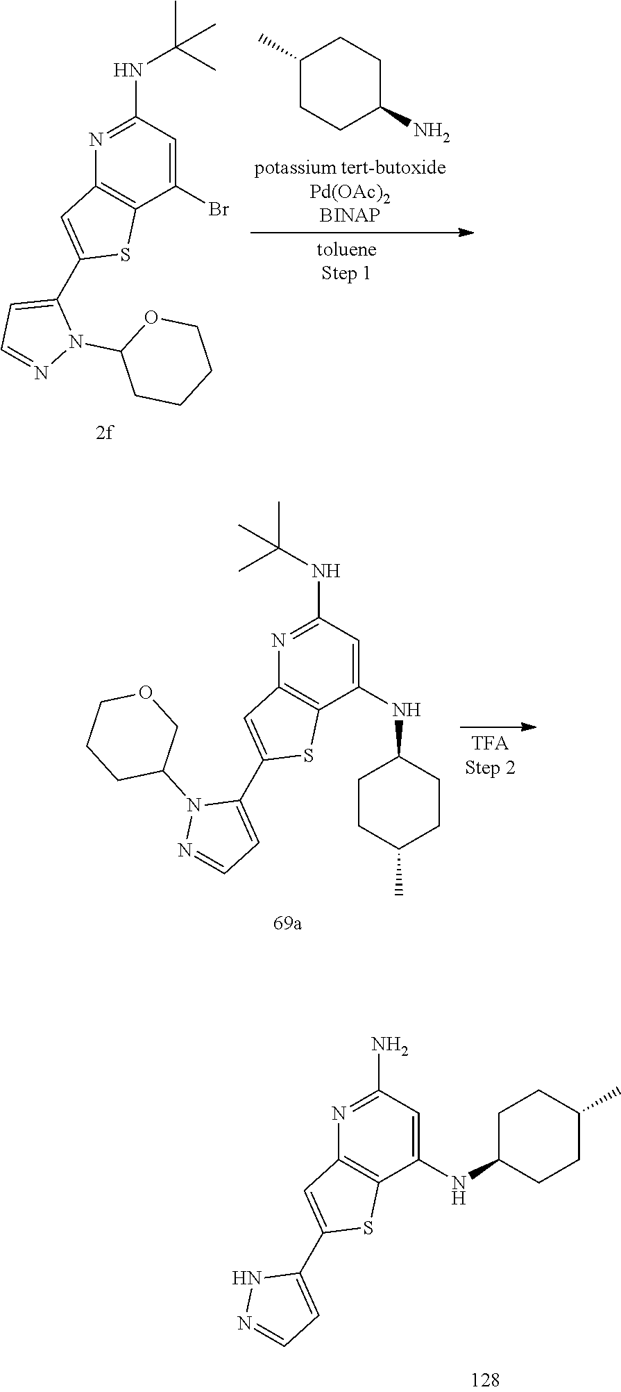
N1=C(N)C=C(NC2CCC(C)CC2)C2=C1C=C(C1=CC=NN1)S2.N1=C(NC(C)(C)C)C=C(Br)C2=C1C=C(C1=CC=NN1C1CCCCO1)S2.C1(C)CCC(N)CC1.N1=C(NC(C)(C)C)C=C(NC2CCC(C)CC2)C2=C1C=C(C1=CC=NN1C1COCCC1)S2
